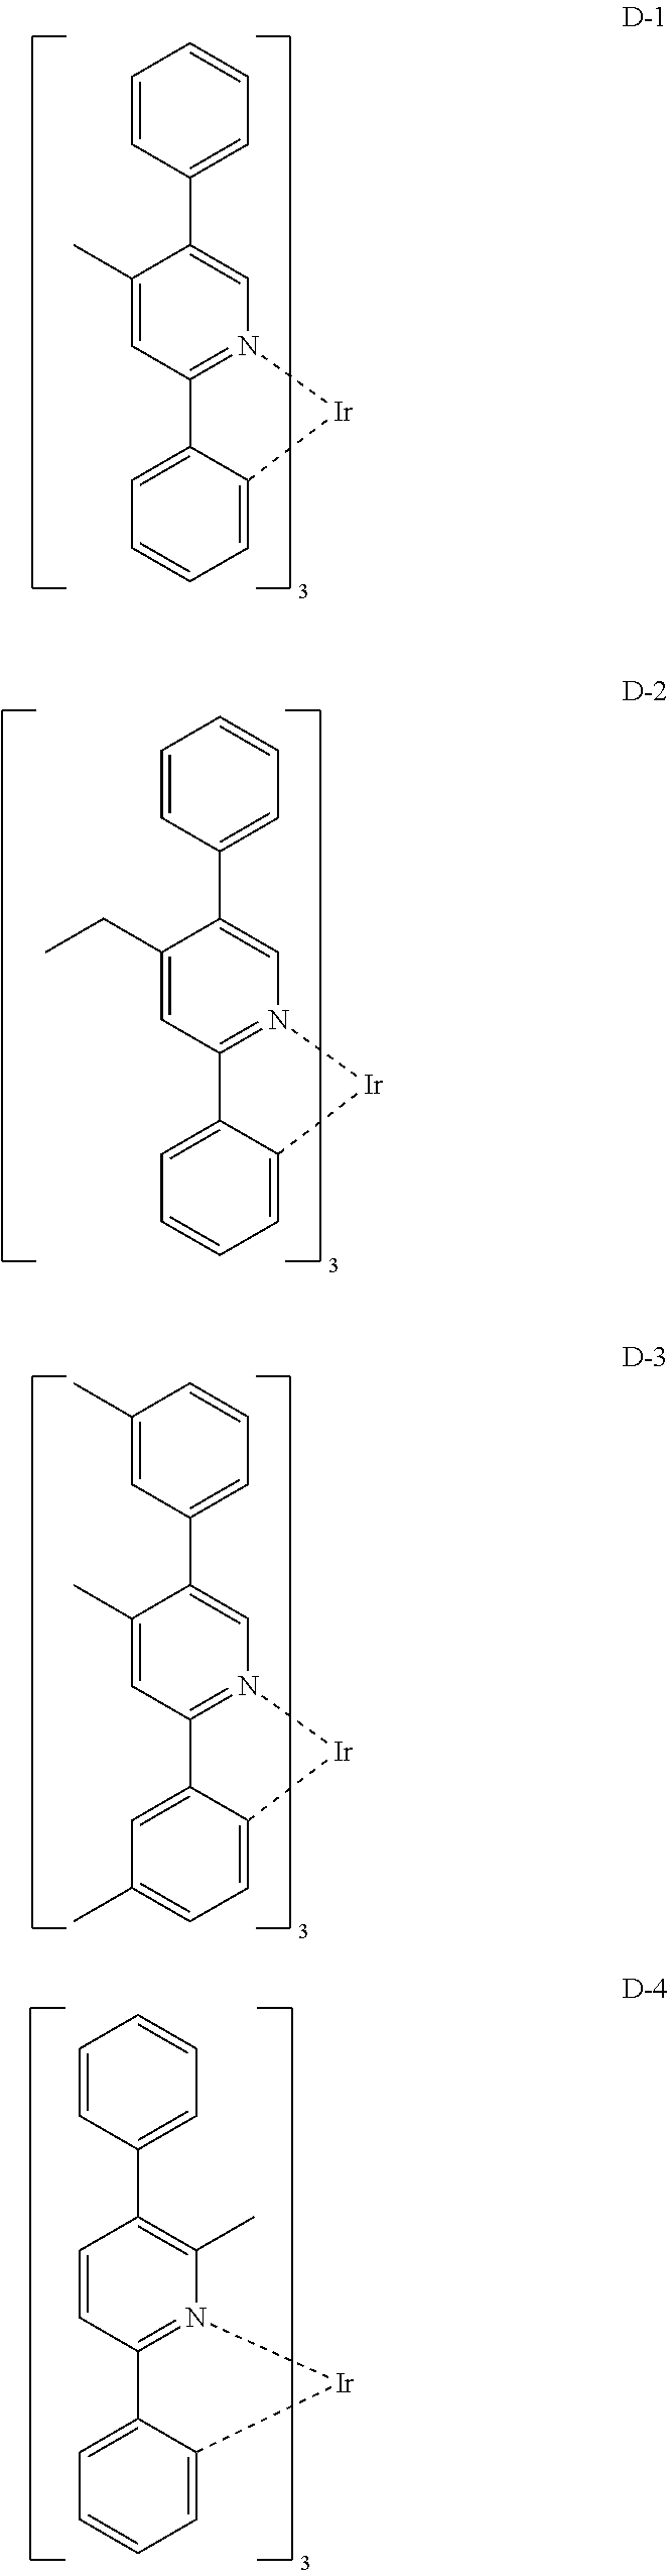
C1=CC(C2=CN3=C(C=C2C)C2=CC=CC=C2[Ir]3)=CC=C1.C1=CC(C2=CN3=C(C=C2CC)C2=CC=CC=C2[Ir]3)=CC=C1.C1(C)=CC(C2=CN3=C(C=C2C)C2=CC(C)=CC=C2[Ir]3)=CC=C1.C1=CC(C2=C(C)N3=C(C=C2)C2=CC=CC=C2[Ir]3)=CC=C1
